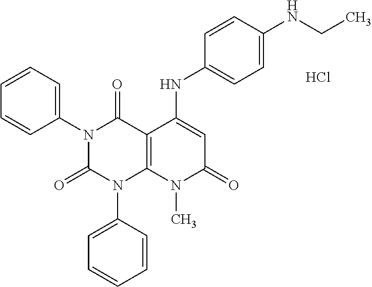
C1(N2C(=O)N(C3=CC=CC=C3)C3=C(C2=O)C(NC2=CC=C(NCC)C=C2)=CC(=O)N3C)=CC=CC=C1.Cl
